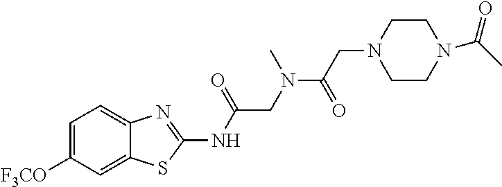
C1=C([F3CO])C=C2C(=C1)N=C(NC(CN(C(CN1CCN(C(C)=O)CC1)=O)C)=O)S2
